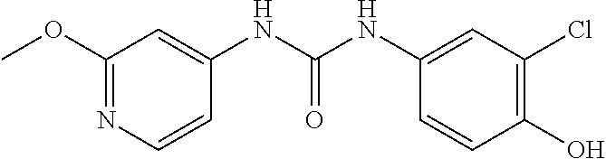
OC1=C(Cl)C=C(NC(NC2=CC(OC)=NC=C2)=O)C=C1
